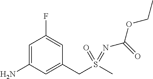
C1=C(N)C=C(CS(C)(=O)=NC(OCC)=O)C=C1F
